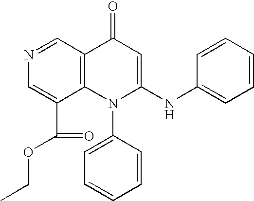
N1=CC2=C(C(C(=O)OCC)=C1)N(C1=CC=CC=C1)C(NC1=CC=CC=C1)=CC2=O
